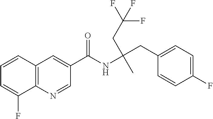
C1=CC2=C(C(F)=C1)N=CC(C(NC(CC1=CC=C(F)C=C1)(CC(F)(F)F)C)=O)=C2
